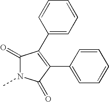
C1(=O)N(C)C(=O)C(C2=CC=CC=C2)=C1C1=CC=CC=C1
